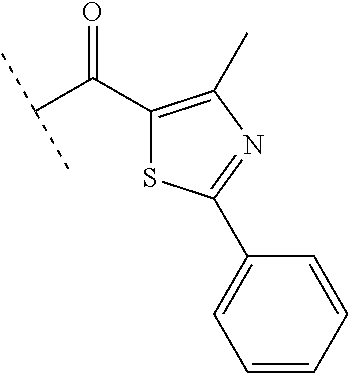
C1(C(C(C)C)=O)=C(C)N=C(C2=CC=CC=C2)S1
